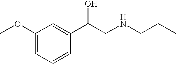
C1(OC)=CC=CC(C(CNCCC)O)=C1
